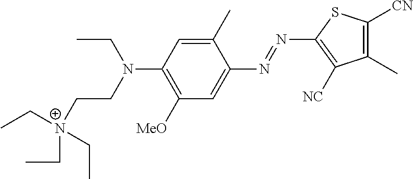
CCN(CC[N+](CC)(CC)CC)C1=C([MeO])C=C(N=NC2=C([NC])C(C)=C([CN])S2)C(C)=C1
